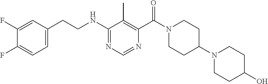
N(C1=NC=NC(C(N2CCC(N3CCC(O)CC3)CC2)=O)=C1C)CCC1=CC=C(F)C(F)=C1
